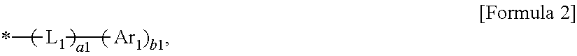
*[L1][Ar1)b1]
